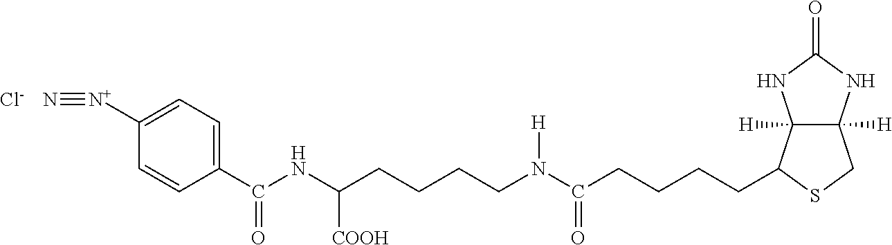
C12([H])C([H])(NC(=O)N1)CSC2CCCCC(N(CCCCC(NC(C1=CC=C([N+]#N)C=C1)=O)[COOH])[H])=O.[Cl-]
